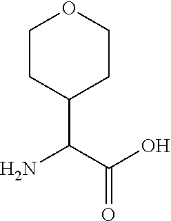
C1CC(C(N)C(O)=O)CCO1
